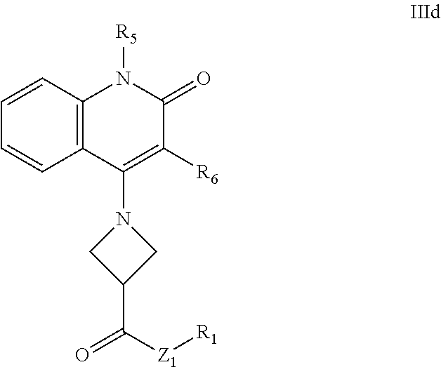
C1=CC2=C(C=C1)N([R5])C(=O)C([R6])=C2N1CC(C([Z1][R1])=O)C1
